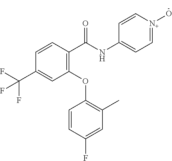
C1(C(NC2=CC=[N+](O)C=C2)=O)=C(OC2=C(C)C=C(F)C=C2)C=C(C(F)(F)F)C=C1
